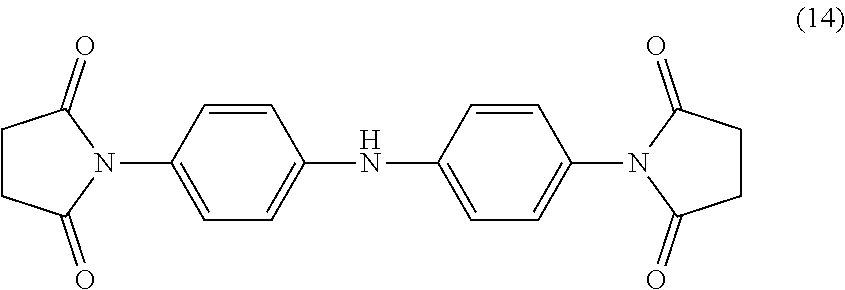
C1CC(=O)N(C2=CC=C(NC3=CC=C(N4C(=O)CCC4=O)C=C3)C=C2)C1=O
